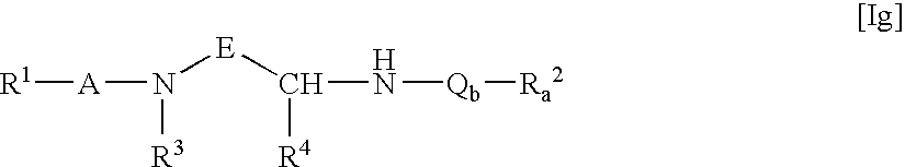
N([E]C(N[Qb][Ra2])[R4])([A][R1])[R3]
